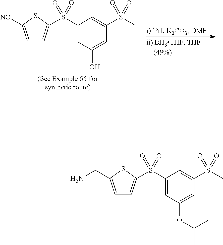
C1=C([NC])SC(S(C2=CC(O)=CC(S(C)(=O)=O)=C2)(=O)=O)=C1.C1=C(CN)SC(S(C2=CC(OC(C)C)=CC(S(C)(=O)=O)=C2)(=O)=O)=C1
